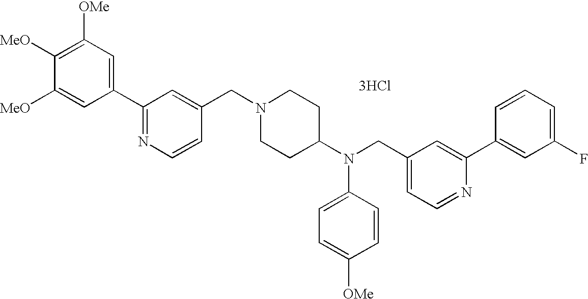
C1([OMe])=C([MeO])C([MeO])=CC(C2=NC=CC(CN3CCC(N(CC4=CC=NC(C5=CC(F)=CC=C5)=C4)C4=CC=C([OMe])C=C4)CC3)=C2)=C1.[3HCl]
